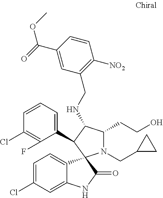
C1=C(Cl)C=C2C(=C1)C1(C(=O)N2)N(CC2CC2)C(CCO)C(NCC2=C([NO2])C=CC(C(OC)=O)=C2)C1C1=CC=CC(Cl)=C1F
